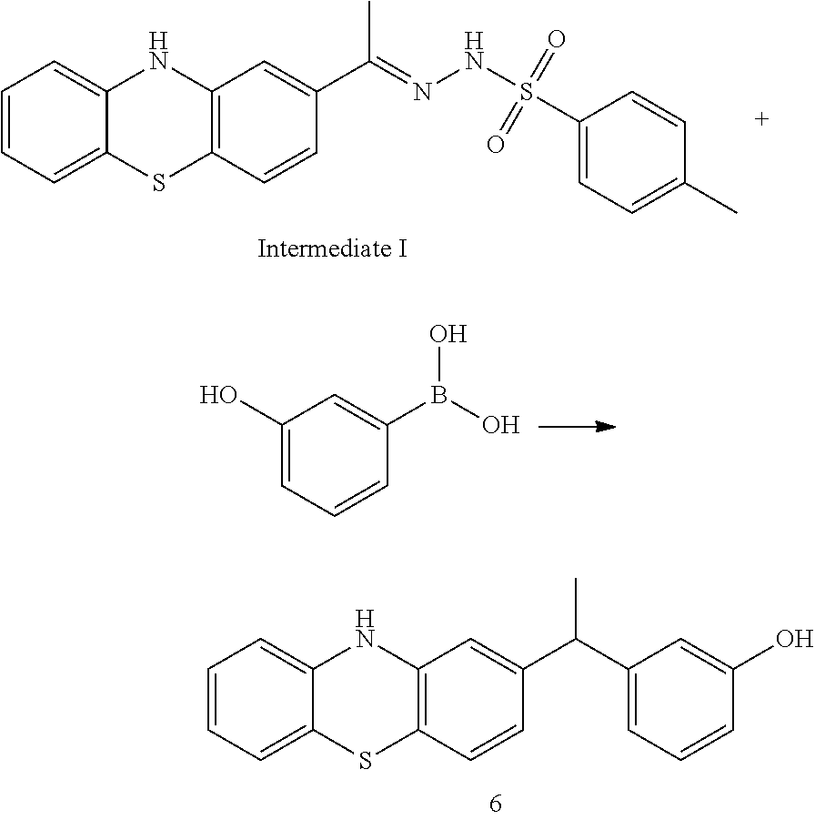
CC(=NNS(=O)(=O)C1=CC=C(C)C=C1)C1=CC2=C(SC3=CC=CC=C3N2)C=C1.OB(O)C1=CC(O)=CC=C1.C1=CC=C2NC3=C(SC2=C1)C=CC(C(C1=CC=CC(O)=C1)C)=C3
